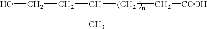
C([(CH2]C[COOH])(CCO)C
